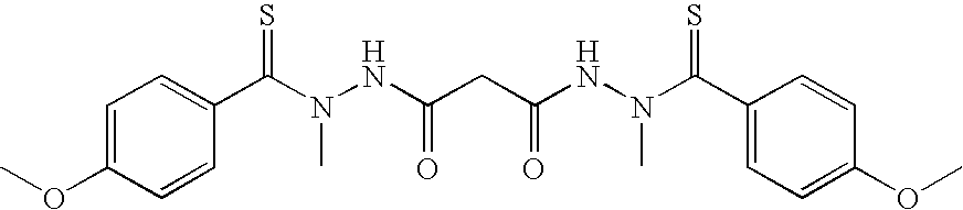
C(N(NC(CC(NN(C(C1=CC=C(OC)C=C1)=S)C)=O)=O)C)(=S)C1=CC=C(OC)C=C1
